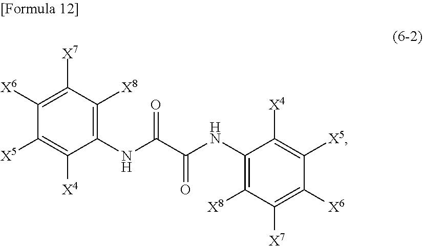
C1([X8])=C(NC(C(NC2=C([X8])C([X7])=C([X6])C([X5])=C2[X4])=O)=O)C([X4])=C([X5])C([X6])=C1[X7]
